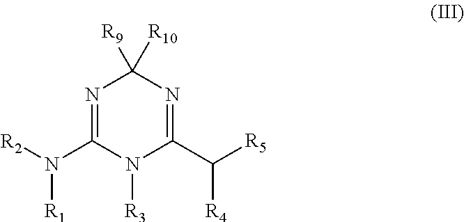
N1=C(N([R2])[R1])N([R3])C(C([R5])[R4])=NC1([R9])[R10]
